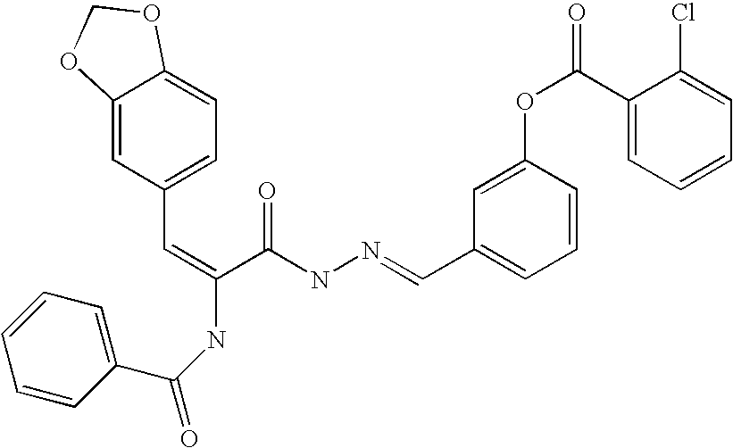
C1(C=C(C(=O)NN=CC2=CC=CC(OC(C3=CC=CC=C3Cl)=O)=C2)NC(=O)C2=CC=CC=C2)=CC=C2C(=C1)OCO2
